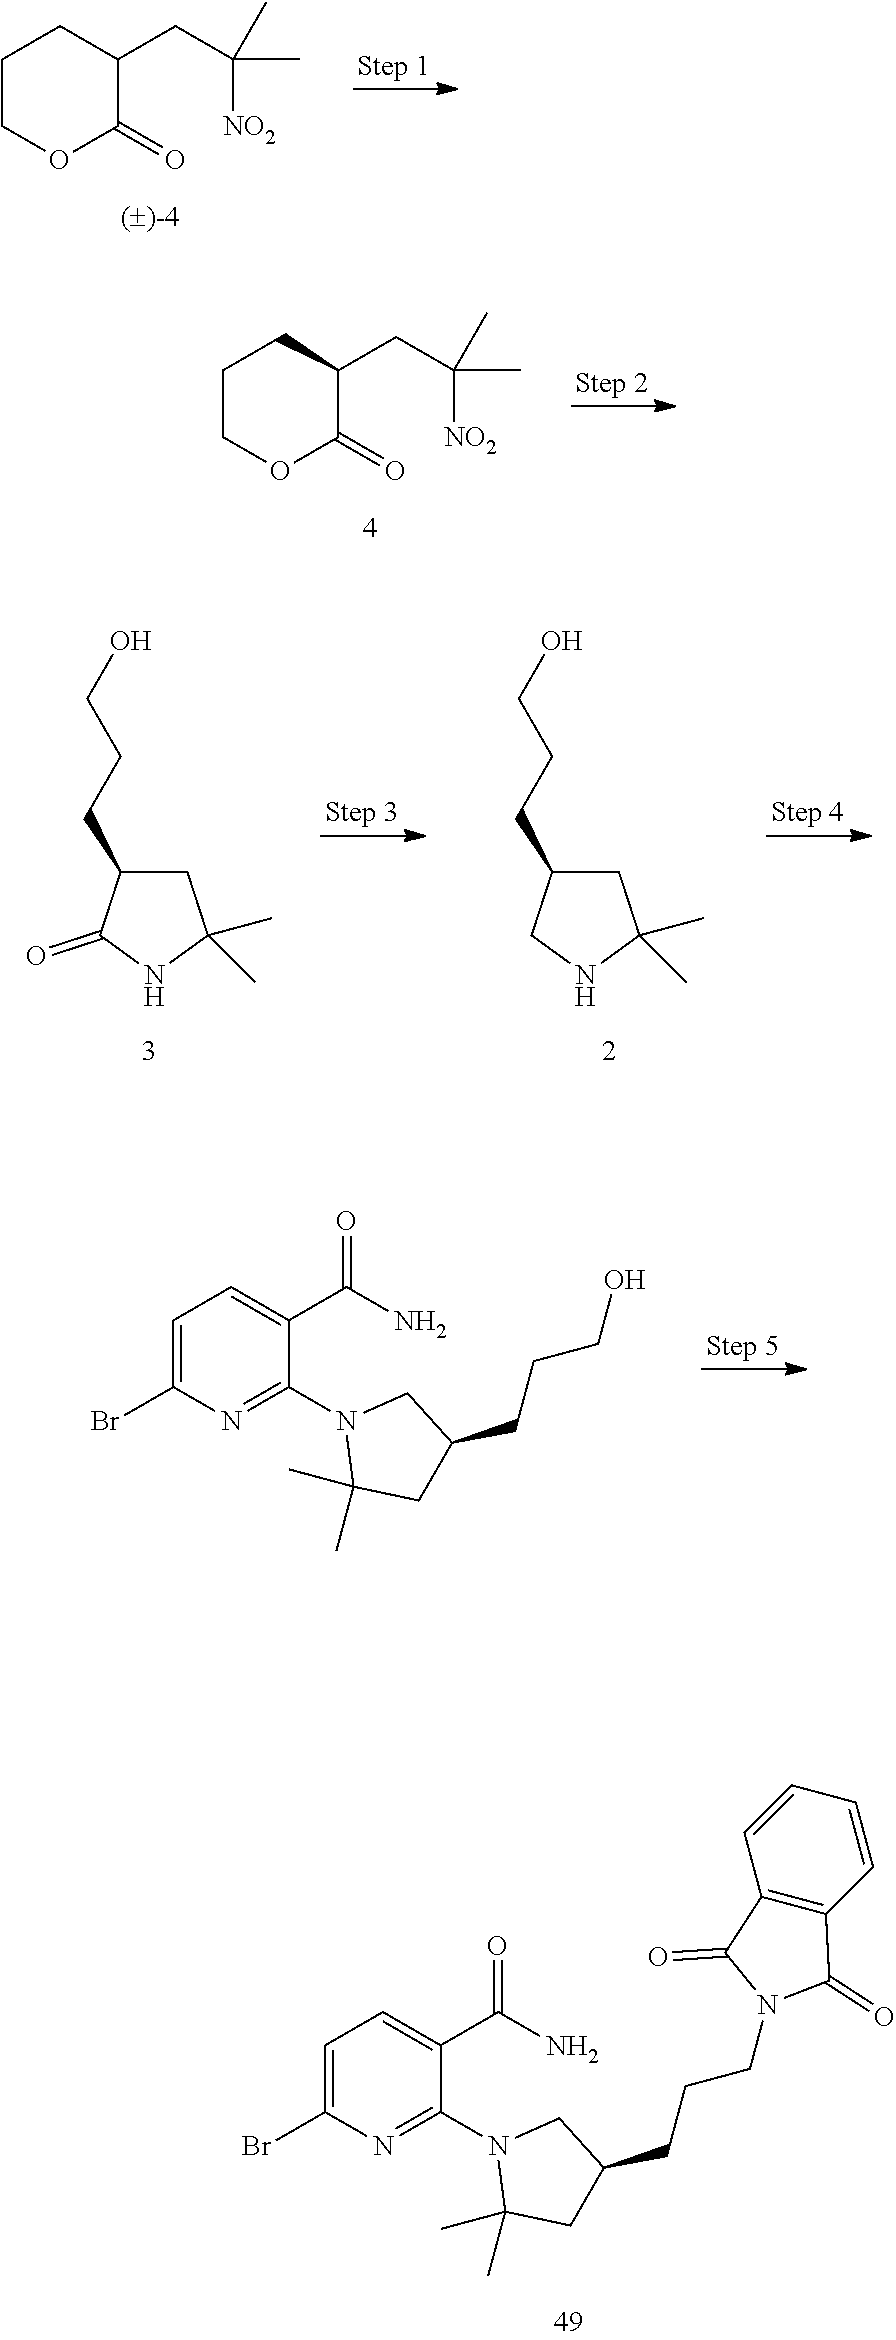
C1=C(Br)N=C(N2C(C)(C)CC(CCCN3C(=O)C4=C(C3=O)C=CC=C4)C2)C(C(=O)N)=C1.C1COC(=O)C(CC([NO2])(C)C)C1.C1COC(=O)C(CC([NO2])(C)C)C1.C1C(CCCO)C(=O)NC1(C)C.C1C(CCCO)CNC1(C)C.C1=C(Br)N=C(N2C(C)(C)CC(CCCO)C2)C(C(=O)N)=C1
